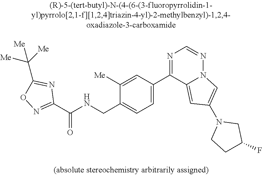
C1(C(NCC2=CC=C(C3=NC=NN4C3=CC(N3CCC(F)C3)=C4)C=C2[Me])=O)=NOC(C([Me])([Me])[Me])=N1
